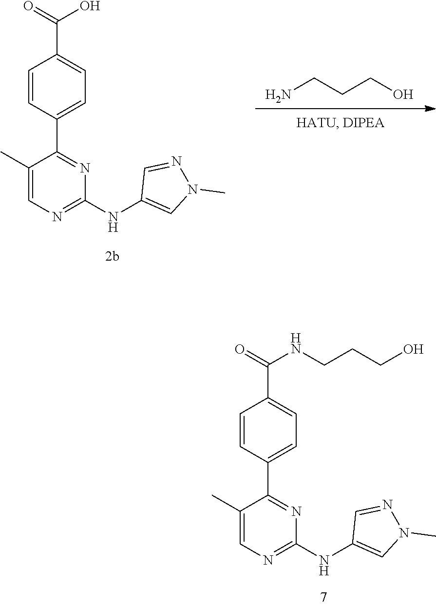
N(C1=NC=C(C)C(C2=CC=C(C(=O)NCCCO)C=C2)=N1)C1=CN(C)N=C1.C1(NC2=NC=C(C)C(C3=CC=C(C(=O)O)C=C3)=N2)=CN(C)N=C1.NCCCO
